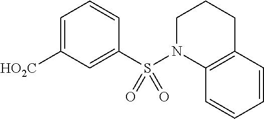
C1=C([HO2C])C=C(S(N2CCCC3=C2C=CC=C3)(=O)=O)C=C1
